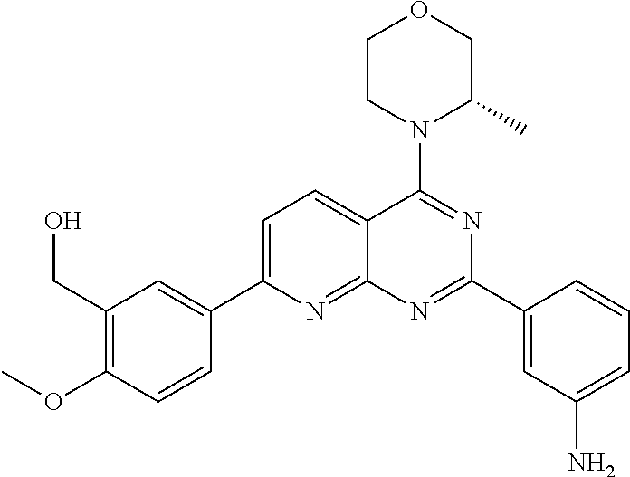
C1=C(C2=CC(CO)=C(OC)C=C2)N=C2C(=C1)C(N1C(C)COCC1)=NC(C1=CC(N)=CC=C1)=N2
